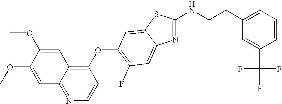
C1=C(OC)C(OC)=CC2=NC=CC(OC3=C(F)C=C4C(=C3)SC(NCCC3=CC=CC(C(F)(F)F)=C3)=N4)=C12
